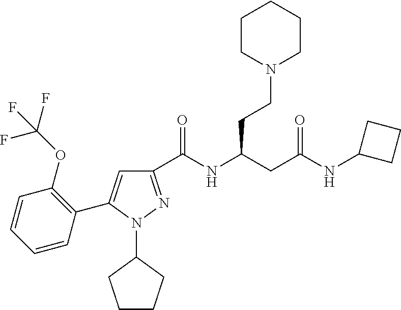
C1(C(NC(CC(NC2CCC2)=O)CCN2CCCCC2)=O)=NN(C2CCCC2)C(C2=C(OC(F)(F)F)C=CC=C2)=C1
